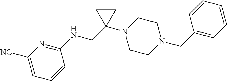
C1([NC])=CC=CC(NCC2(N3CCN(CC4=CC=CC=C4)CC3)CC2)=N1
